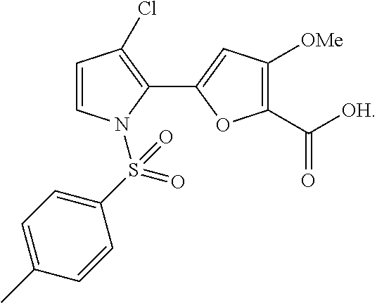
C1=CN(S(C2=CC=C(C)C=C2)(=O)=O)C(C2=CC([OMe])=C(C([OH])=O)O2)=C1Cl
